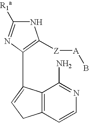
N1C([R1a])=NC(C2=CCC3=C2C(N)=NC=C3)=C1[Z][A]B
